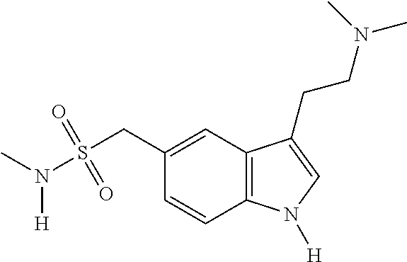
C1(CS(N(C)[H])(=O)=O)=CC2=C(C=C1)N([H])C=C2CCN(C)C
